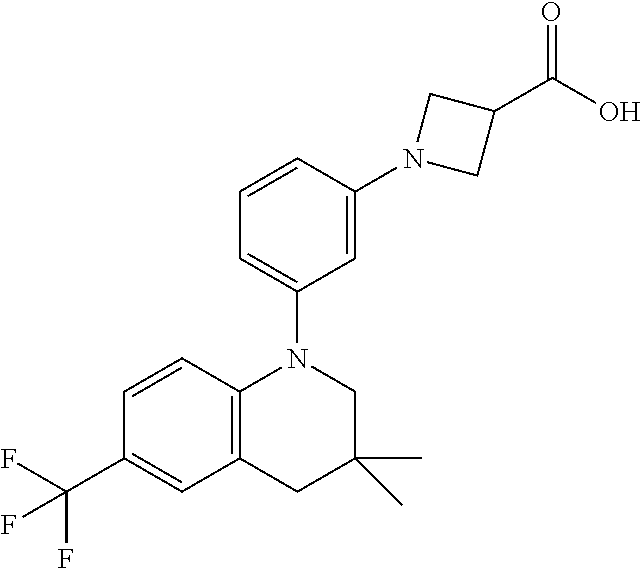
C12=C(N(C3=CC=CC(N4CC(C(O)=O)C4)=C3)CC(C)(C)C1)C=CC(C(F)(F)F)=C2
